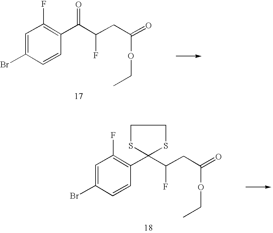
C1(C(=O)C(CC(=O)OCC)F)=C(F)C=C(Br)C=C1.C1(C2(C(CC(=O)OCC)F)SCCS2)=C(F)C=C(Br)C=C1
